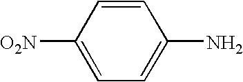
C1=CC([O2N])=CC=C1N
